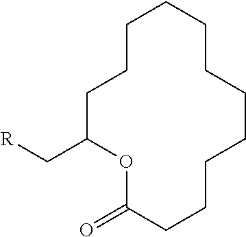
C1C(C[R])OC(=O)CCCCCCCCCC1
